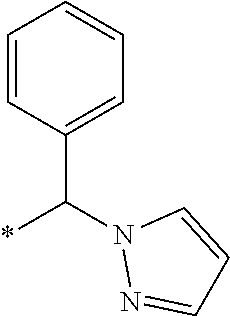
C1=CC(C(*)N2N=CC=C2)=CC=C1
